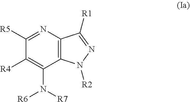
C12=C(N=C([R5])C([R4])=C1N([R6])[R7])C([R1])=NN2[R2]
